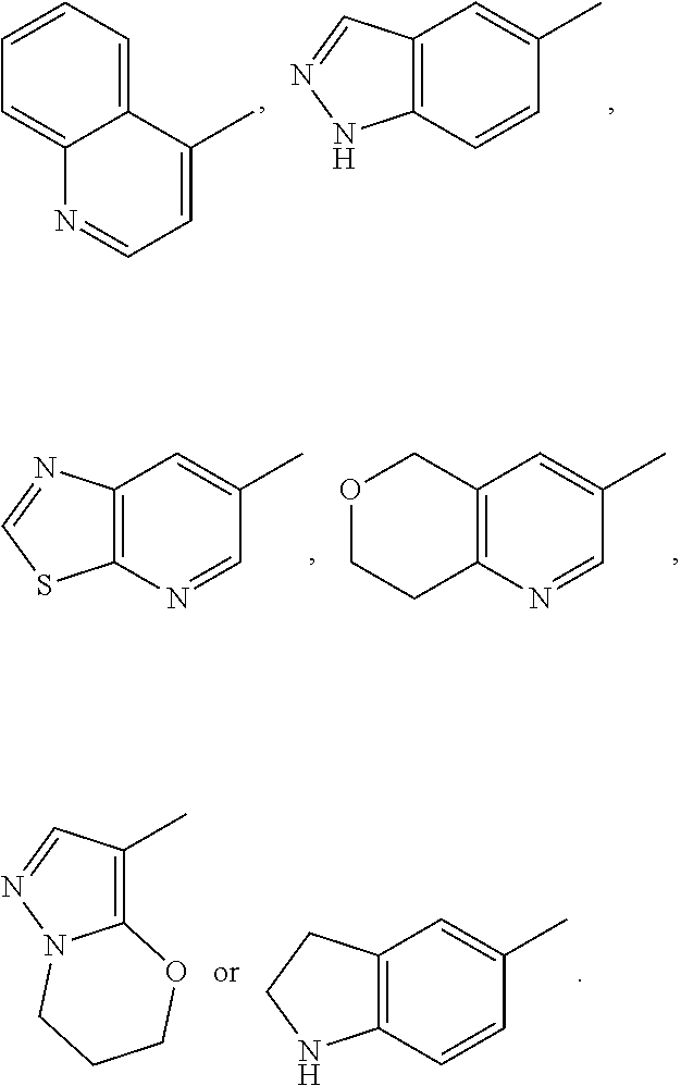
C1=CC=C2C(=C1)N=CC=C2C.C12=C(C=CC(C)=C1)NN=C2.C12=C(N=CC(C)=C1)SC=N2.C12=C(N=CC(C)=C1)CCOC2.C12=C(C)C=NN1CCCO2.C12=C(C=CC(C)=C1)NCC2
